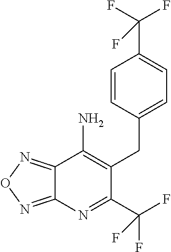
C12=NON=C1N=C(C(F)(F)F)C(CC1=CC=C(C(F)(F)F)C=C1)=C2N
